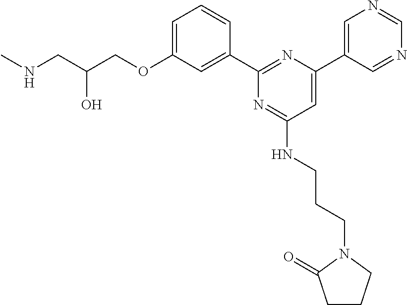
C1=C(OCC(CNC)O)C=C(C2=NC(C3=CN=CN=C3)=CC(NCCCN3C(=O)CCC3)=N2)C=C1
